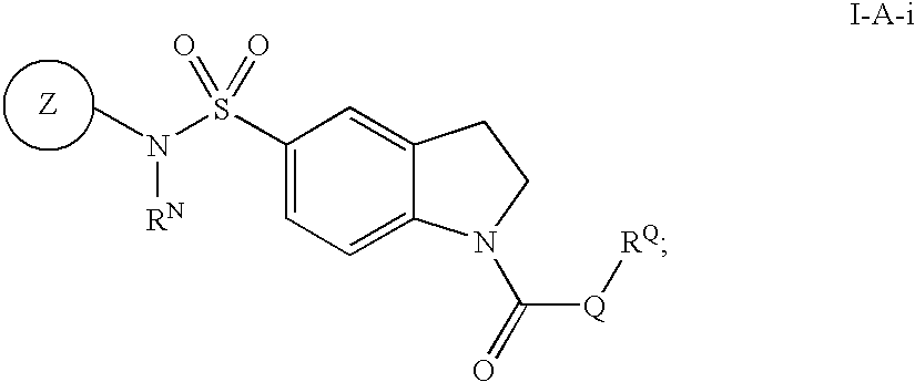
CN(S(C1=CC=C2C(=C1)CCN2C([Q][RQ])=O)(=O)=O)[RN]
